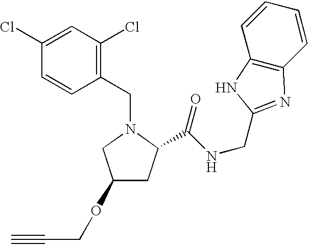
C1(CN2CC(OCC#C)CC2C(NCC2=NC3=C(C=CC=C3)N2)=O)=C(Cl)C=C(Cl)C=C1
